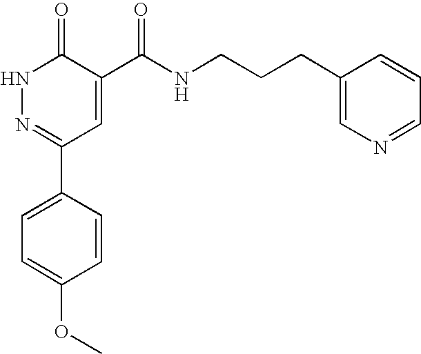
C1=CC(OC)=CC=C1C1=NNC(=O)C(C(NCCCC2=CN=CC=C2)=O)=C1
